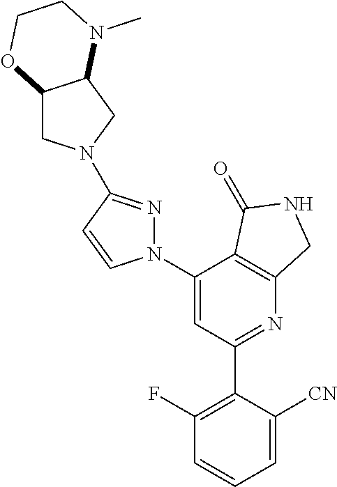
C1(C2=C(F)C=CC=C2[CN])=NC2=C(C(N3N=C(N4CC5C(C4)N(C)CCO5)C=C3)=C1)C(=O)NC2
